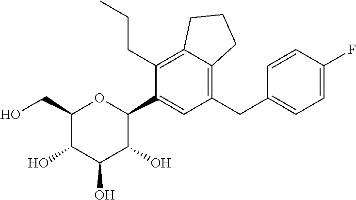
C1(CO)C(O)C(O)C(O)C(C2=CC(CC3=CC=C(F)C=C3)=C3C(=C2CCC)CCC3)O1
